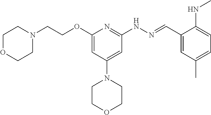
O(C1=CC(N2CCOCC2)=CC(NN=CC2=CC(C)=CC=C2NC)=N1)CCN1CCOCC1
